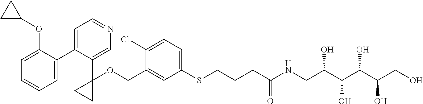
C1=C(COC2(C3=CN=CC=C3C3=CC=CC=C3OC3CC3)CC2)C(Cl)=CC=C1SCCC(C(NCC(C(C(C(CO)O)O)O)O)=O)C
